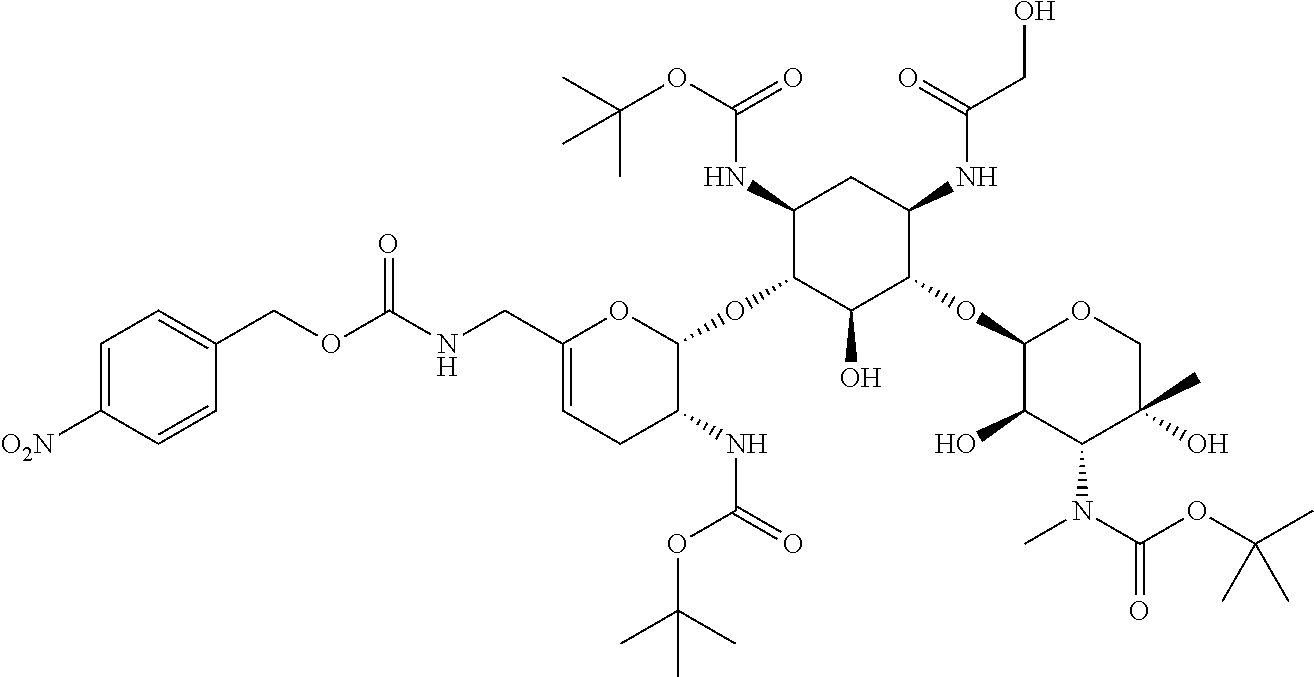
C1(NC(OC(C)(C)C)=O)C(OC2OC(CNC(OCC3=CC=C([O2N])C=C3)=O)=CCC2NC(=O)OC(C)(C)C)C(O)C(OC2C(O)C(N(C)C(OC(C)(C)C)=O)C(O)(C)CO2)C(NC(CO)=O)C1
